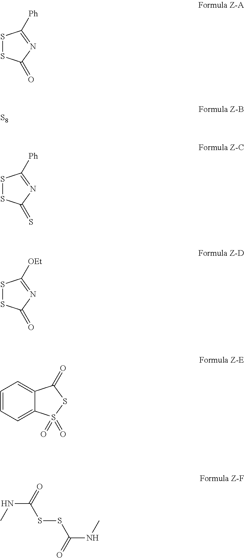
S1SC(=O)N=C1[Ph].[S8].S1SC(=S)N=C1[Ph].S1SC(=O)N=C1[OEt].C12=CC=CC=C1S(=O)(=O)SC2=O.N(C(=O)SSC(NC)=O)C
